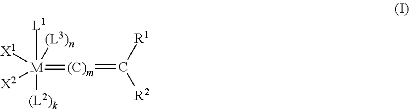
[(C)m](=C([R1])[R2])=[M]([L1])([(L2)k])([X2])([(L3)n])[X1]
